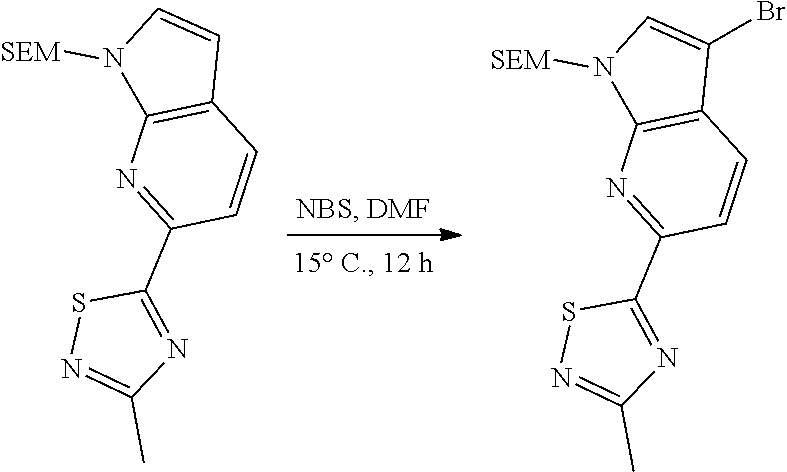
C1=CN([SEM])C2=C1C=CC(C1=NC(C)=NS1)=N2.C1(Br)=CN([SEM])C2=C1C=CC(C1=NC(C)=NS1)=N2
